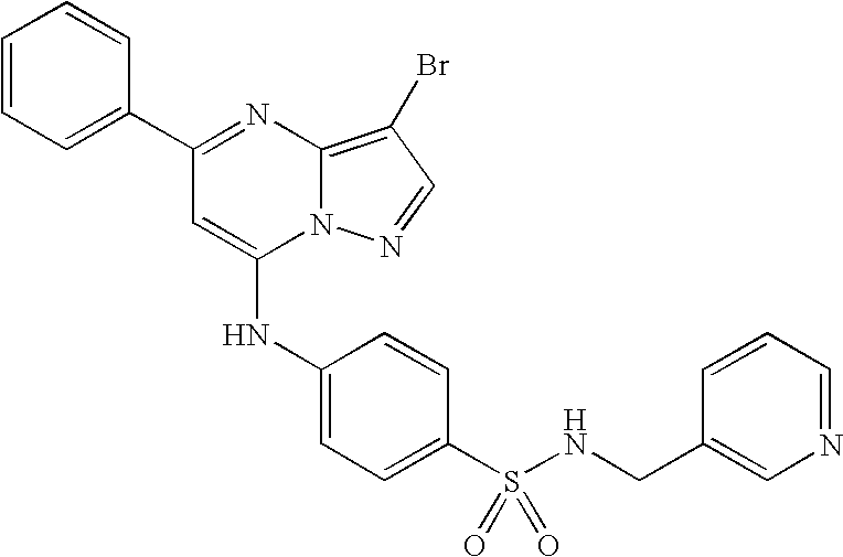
C1=C(C2=NC3=C(Br)C=NN3C(NC3=CC=C(S(=O)(=O)NCC4=CN=CC=C4)C=C3)=C2)C=CC=C1
